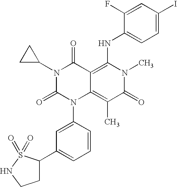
C1(C2CCNS2(=O)=O)=CC=CC(N2C3=C(C)C(=O)N(C)C(NC4=CC=C(I)C=C4F)=C3C(=O)N(C3CC3)C2=O)=C1
